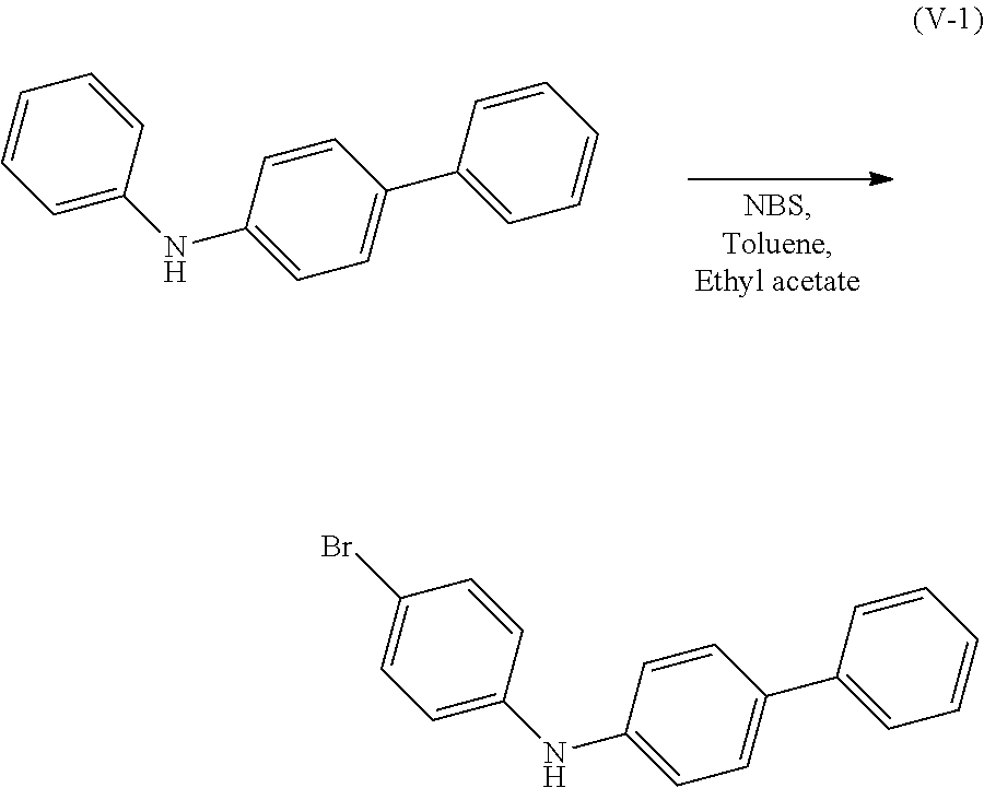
C1=CC(NC2=CC=CC=C2)=CC=C1C1=CC=CC=C1.C1=CC(NC2=CC=C(Br)C=C2)=CC=C1C1=CC=CC=C1
